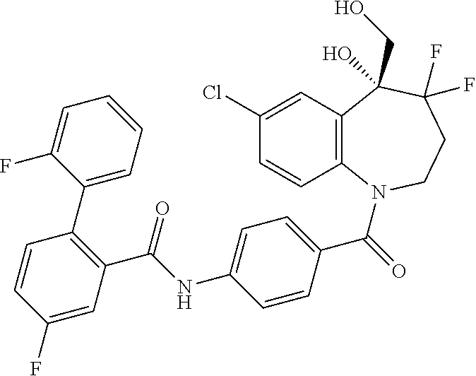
C12=C(N(C(=O)C3=CC=C(NC(C4=C(C5=CC=CC=C5F)C=CC(F)=C4)=O)C=C3)CCC(F)(F)C1(CO)O)C=CC(Cl)=C2
